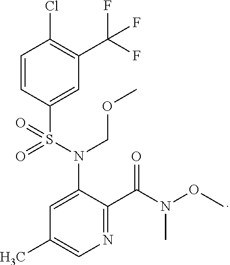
N1=C(C(N(OC)C)=O)C(N(S(C2=CC(C(F)(F)F)=C(Cl)C=C2)(=O)=O)COC)=CC(C)=C1
